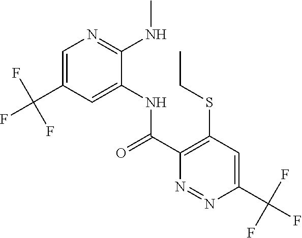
C1=C(C(F)(F)F)C=C(NC(C2=C(SCC)C=C(C(F)(F)F)N=N2)=O)C(NC)=N1
